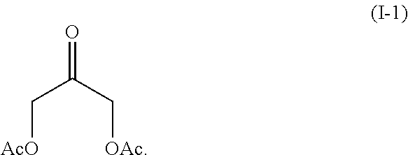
C([AcO])C(C[OAc])=O
